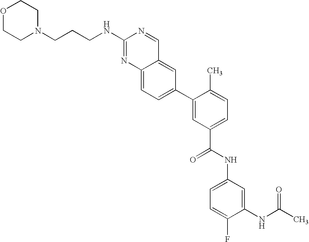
C1(NCCCN2CCOCC2)=NC2=CC=C(C3=CC(C(=O)NC4=CC=C(F)C(NC(C)=O)=C4)=CC=C3C)C=C2C=N1
